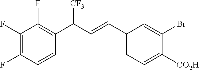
C1(F)=C(F)C=CC(C([CF3])C=CC2=CC=C([CO2H])C(Br)=C2)=C1F
